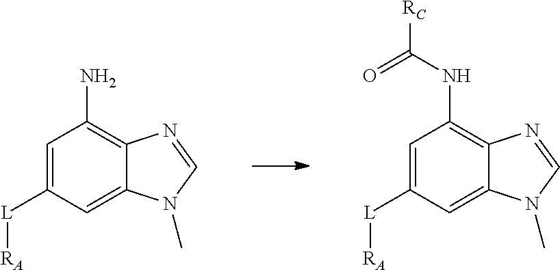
C1=C([L][RA])C=C2C(=C1N)N=CN2C.C1=C([L][RA])C=C2C(=C1NC(=O)[RC])N=CN2C
